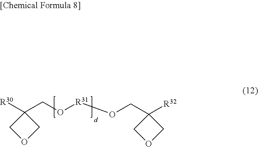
[R30]C1(CO[R31]OCC2([R32])COC2)COC1
